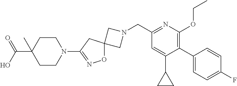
C1N(CC2=NC(OCC)=C(C3=CC=C(F)C=C3)C(C3CC3)=C2)CC12ON=C(N1CCC(C(=O)O)(C)CC1)C2
